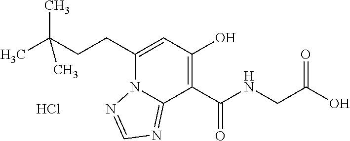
C(CCC1=CC(O)=C(C(NCC(O)=O)=O)C2=NC=NN12)(C)(C)C.Cl
